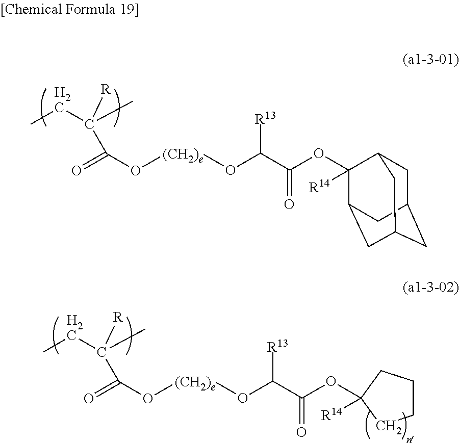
C1C2CC3CC(C(OC(C(O[(CH2)e]OC(=O)C([R])(CC)C)[R13])=O)([R14])C1C3)C2.O(C(C(O[(CH2)e]OC(=O)C([R])(CC)C)[R13])=O)C1([R14])CCCC1
